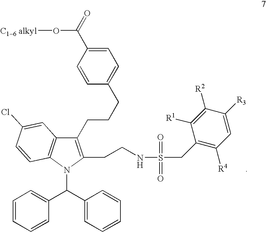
C1(CCCC2=CC=C(C(O[C16 alkyl])=O)C=C2)=C(CCNS(CC2=C([R4])C=C([R3])C([R2])=C2[R1])(=O)=O)N(C(C2=CC=CC=C2)C2=CC=CC=C2)C2=C1C=C(Cl)C=C2
